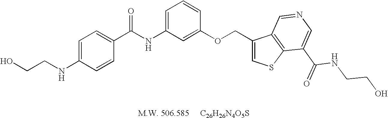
C1=C(NC(=O)C2=CC=C(NCCO)C=C2)C=C(OCC2=CSC3=C2C=NC=C3C(=O)NCCO)C=C1
